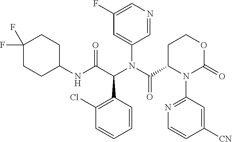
C1(N(C(C2N(C3=NC=CC([CN])=C3)C(=O)OCC2)=O)C(C(NC2CCC(F)(F)CC2)=O)C2=C(Cl)C=CC=C2)=CC(F)=CN=C1
